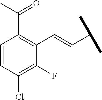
C1=CC(Cl)=C(F)C(C=CC(C)C)=C1C(=O)C
